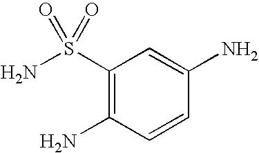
C1(S(N)(=O)=O)=C(N)C=CC(N)=C1
